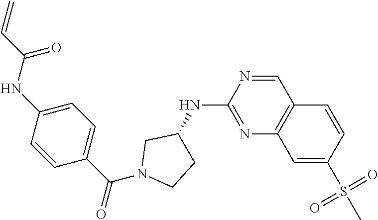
N(C1=NC2=C(C=N1)C=CC(S(C)(=O)=O)=C2)C1CCN(C(C2=CC=C(NC(C=C)=O)C=C2)=O)C1
